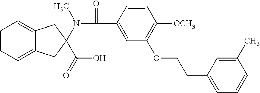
C1=CC=C2C(=C1)CC(N(C(=O)C1=CC(OCCC3=CC=CC(C)=C3)=C([OCH3])C=C1)C)(C(O)=O)C2
